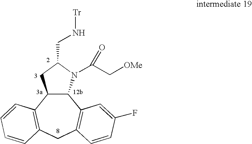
C12C(C3=C(CC4=C1C=C(F)C=C4)C=CC=C3)CC(CN[Tr])N2C(C[OMe])=O
